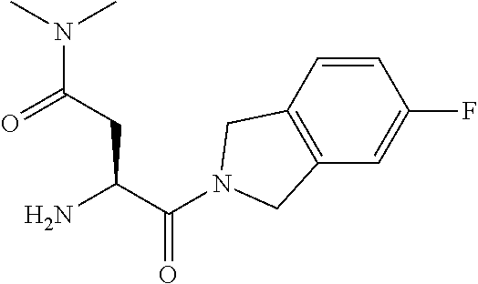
C(C(N)CC(N(C)C)=O)(=O)N1CC2=C(C=C(F)C=C2)C1
